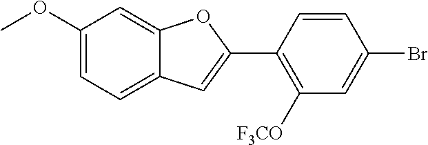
C1(OC)=CC=C2C(=C1)OC(C1=C([F3CO])C=C(Br)C=C1)=C2
